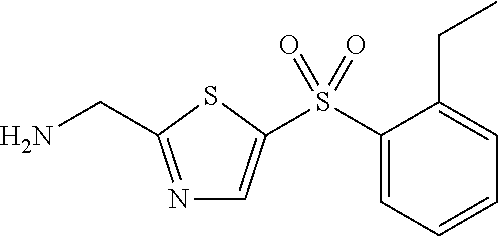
N1=C(CN)SC(S(C2=CC=CC=C2CC)(=O)=O)=C1
